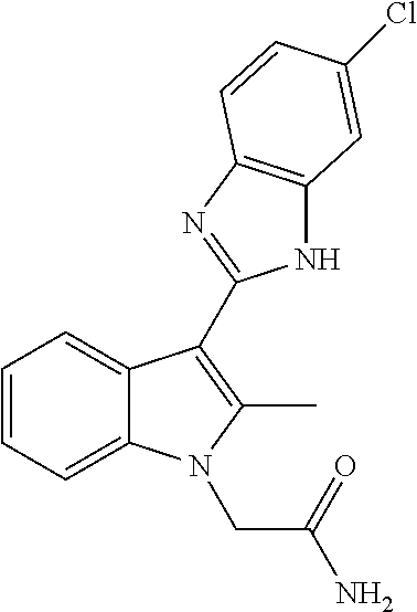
C1=CC=C2C(=C1)N(CC(N)=O)C(C)=C2C1=NC2=C(N1)C=C(Cl)C=C2
